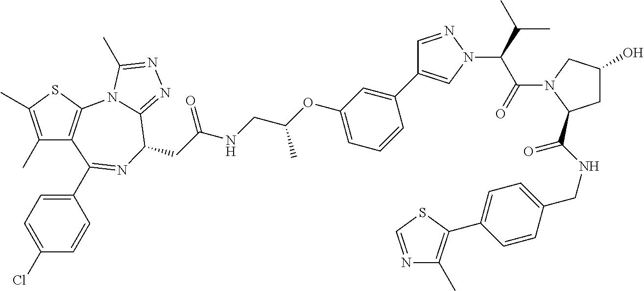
C1(C)=C(C)SC2=C1C(C1=CC=C(Cl)C=C1)=NC(CC(NCC(OC1=CC=CC(C3=CN(C(C(N4C(C(NCC5=CC=C(C6=C(C)N=CS6)C=C5)=O)CC(O)C4)=O)C(C)C)N=C3)=C1)C)=O)C1=NN=C(C)N21
